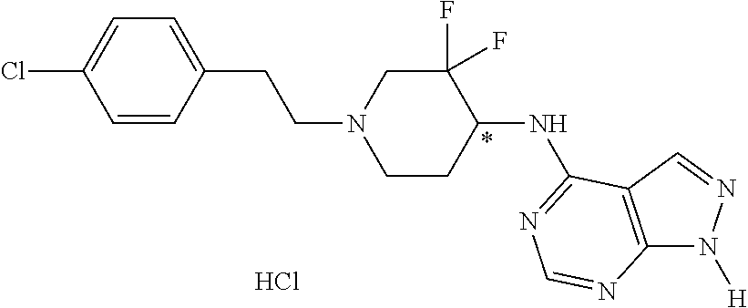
C1=CC(CCN2CCC(NC3=NC=NC4=C3C=NN4[H])C(F)(F)C2)=CC=C1Cl.Cl
